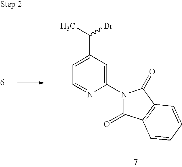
C1=NC(N2C(=O)C3=C(C2=O)C=CC=C3)=CC(C(Br)C)=C1
